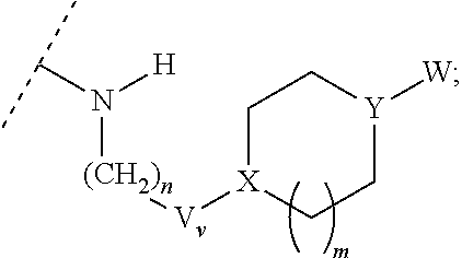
C1[X]([Vv][(CH2)n]N(C(C)C)[H])CC[Y]([W])C1
